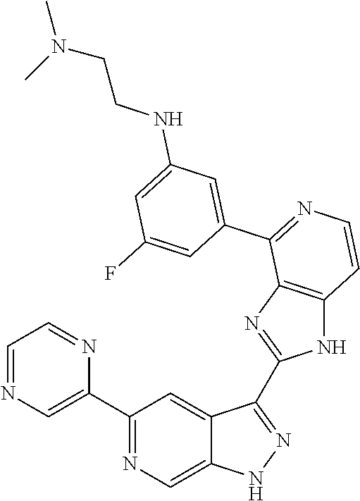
C1(C2=CN=CC=N2)=NC=C2C(=C1)C(C1=NC3=C(N1)C=CN=C3C1=CC(NCCN(C)C)=CC(F)=C1)=NN2
